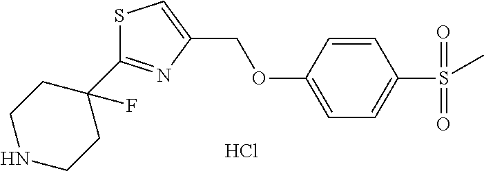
C1=CC(OCC2=CSC(C3(F)CCNCC3)=N2)=CC=C1S(C)(=O)=O.Cl
